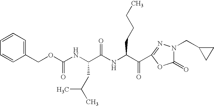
N(C(C(C1=NN(CC2CC2)C(=O)O1)=O)CCCC)C(C(NC(OCC1=CC=CC=C1)=O)CC(C)C)=O
